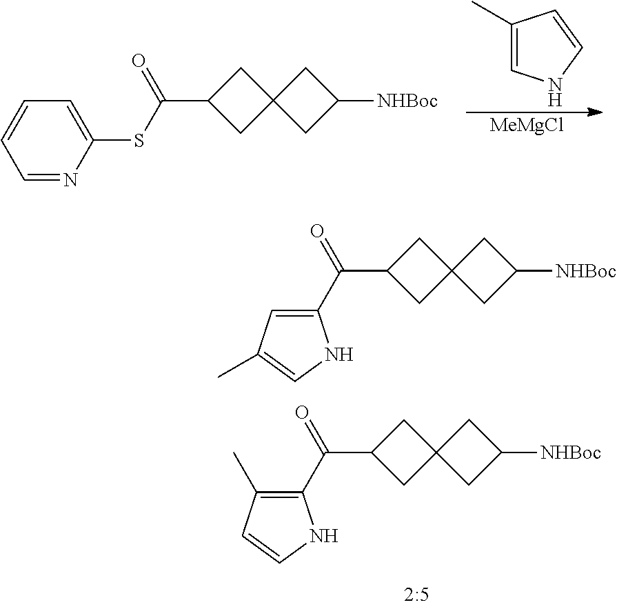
C1C(C(=O)SC2=CC=CC=N2)CC12CC([NHBoc])C2.C1(C)=CNC=C1.[MeMgCl].C1C(C(=O)C2=CC(C)=CN2)CC12CC([NHBoc])C2.C1C(C(=O)C2=C(C)C=CN2)CC12CC([NHBoc])C2
